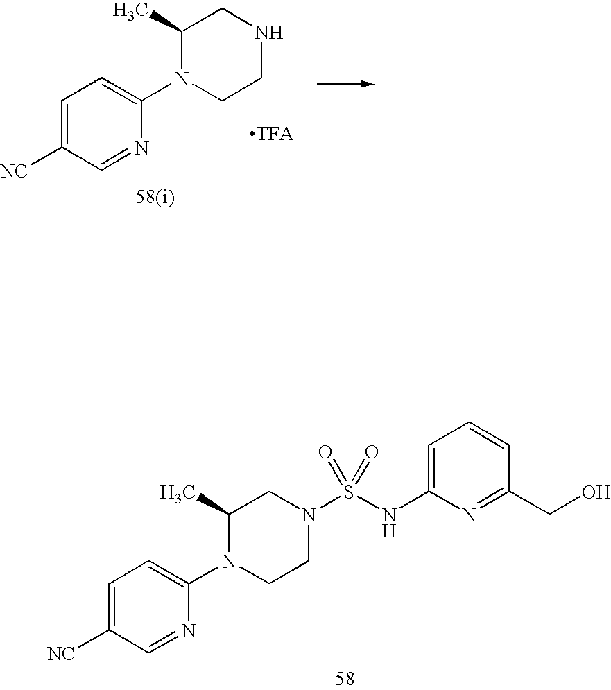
N1CCN(C2=CC=C([NC])C=N2)C(C)C1.C1(NS(N2CCN(C3=CC=C([NC])C=N3)C(C)C2)(=O)=O)=CC=CC(CO)=N1
